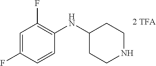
C1=CC(F)=CC(F)=C1NC1CCNCC1.[2 TFA]
